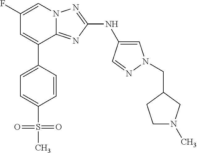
C1=C(C2=CC(F)=CN3C2=NC(NC2=CN(CC4CCN(C)C4)N=C2)=N3)C=CC(S(C)(=O)=O)=C1
